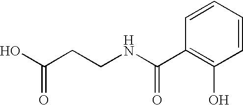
C1=CC(C(NCCC(O)=O)=O)=C(O)C=C1
